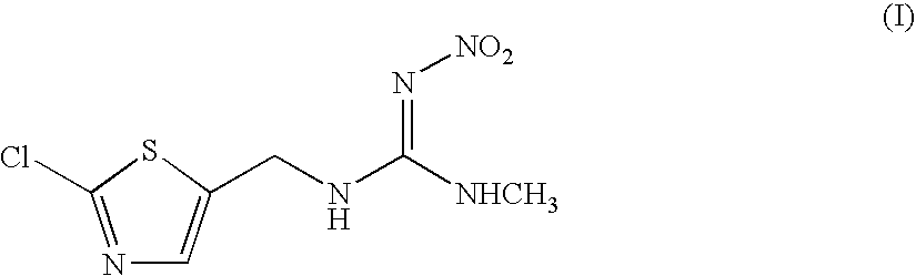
N1=C(Cl)SC(CNC([NHCH3])=N[NO2])=C1
